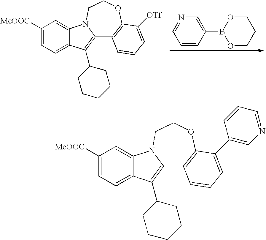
C1([MeOOC])=CC=C2C(=C1)N1C(=C2C2CCCCC2)C2=C(OCC1)C([OTf])=CC=C2.C1=CC(B2OCCCO2)=CN=C1.C1([MeOOC])=CC=C2C(=C1)N1C(=C2C2CCCCC2)C2=C(OCC1)C(C1=CN=CC=C1)=CC=C2
